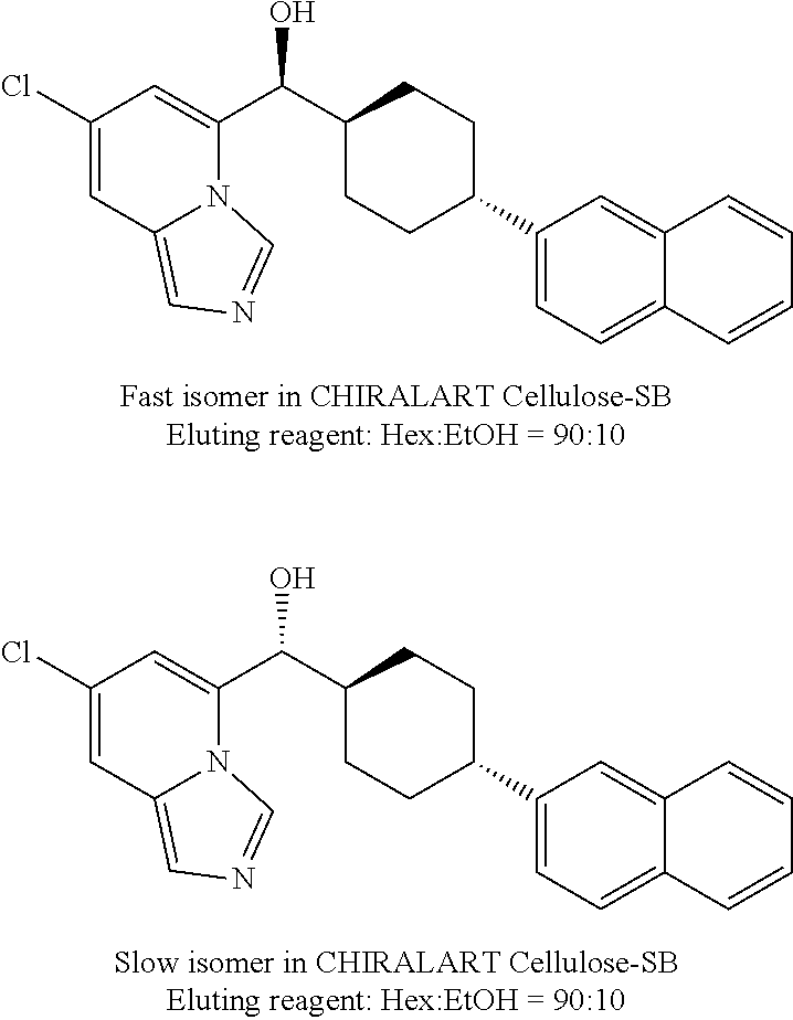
C(O)(C1CCC(C2=CC=C3C(=C2)C=CC=C3)CC1)C1=CC(Cl)=CC2=CN=CN12.C(O)(C1CCC(C2=CC=C3C(=C2)C=CC=C3)CC1)C1=CC(Cl)=CC2=CN=CN12
